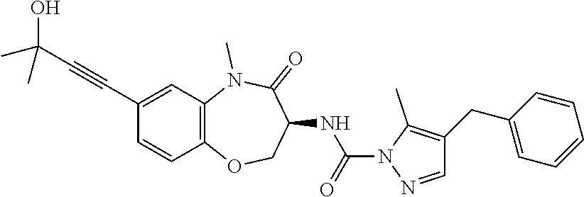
C1(C#CC(O)(C)C)=CC2=C(C=C1)OCC(NC(N1N=CC(CC3=CC=CC=C3)=C1C)=O)C(=O)N2C
